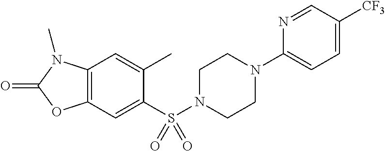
C1(C)=CC2=C(C=C1S(N1CCN(C3=CC=C([CF3])C=N3)CC1)(=O)=O)OC(=O)N2C
